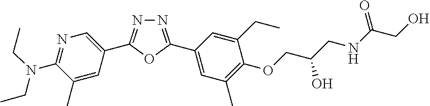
N1=C(N(CC)CC)C(C)=CC(C2=NN=C(C3=CC(C)=C(OCC(CNC(CO)=O)O)C(CC)=C3)O2)=C1
